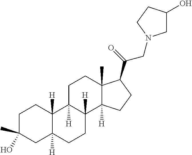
C1C(O)(C)CC2([H])C([H])(C1)C1([H])C([H])(CC2)C2([H])C(C)(CC1)C(C(=O)CN1CC(O)CC1)CC2
